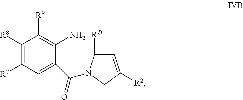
C1([R8])=C([R7])C=C(C(=O)N2C([RD])C=C([R2])C2)C(N)=C1[R9]
